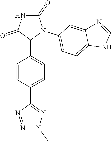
C1=CC(C2=NN(C)N=N2)=CC=C1C1N(C2=CC=C3C(=C2)N=CN3)C(=O)NC1=O
